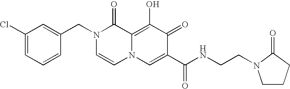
C1(Cl)=CC=CC(CN2C=CN3C(=C(O)C(=O)C(C(=O)NCCN4CCCC4=O)=C3)C2=O)=C1
